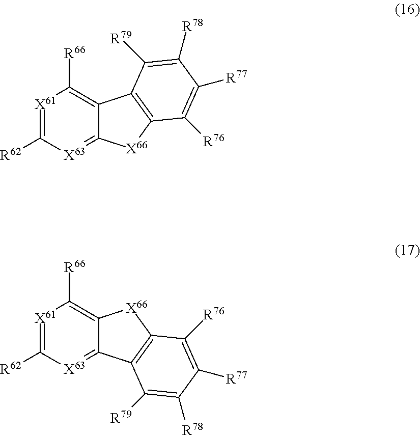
C12=C([R66])[X61]=C([R62])[X63]=C1[X66]C1=C2C([R79])=C([R78])C([R77])=C1[R76].C12=C([R66])[X61]=C([R62])[X63]=C1C1=C([X66]2)C([R76])=C([R77])C([R78])=C1[R79]
